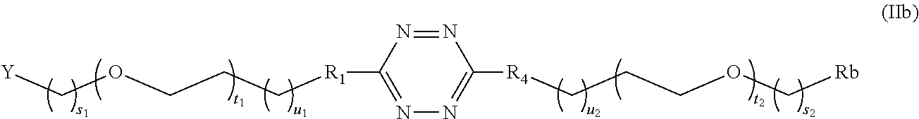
[R4](CCCOC[Rb])C1=NN=C([R1]CCCOC[Y])N=N1
